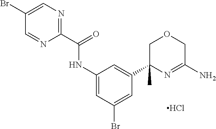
C1(C(=O)NC2=CC(Br)=CC(C3(C)N=C(N)COC3)=C2)=NC=C(Br)C=N1.Cl
